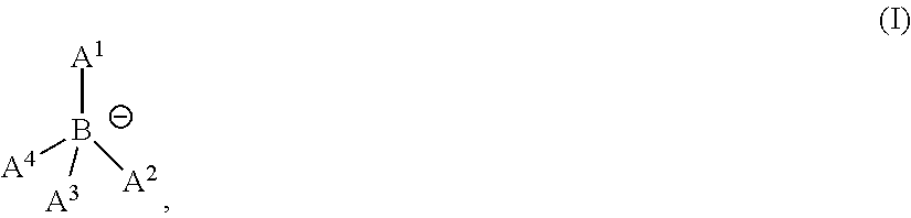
[B-]([A1])([A3])([A2])[A4]
